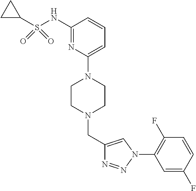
C1=C(N2CCN(CC3=CN(C4=C(F)C=CC(F)=C4)N=N3)CC2)N=C(NS(C2CC2)(=O)=O)C=C1
